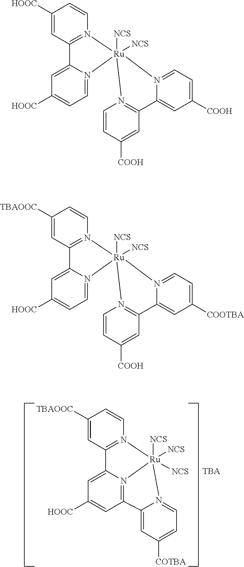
C1([TBAOOC])=CC2=N(C=C1)[Ru]1([NCS])([NCS])([NCS])N3=C(C=C([HOOC])C=C23)C2=CC([COTBA])=CC=N12.C1([HOOC])=CC2=N(C=C1)[Ru]1([NCS])([NCS])(N3=CC=C([HOOC])C=C23)N2=C(C=C([COOH])C=C2)C2=CC([COOH])=CC=N12.C1([TBAOOC])=CC2=N(C=C1)[Ru]1([NCS])([NCS])(N3=CC=C([HOOC])C=C23)N2=C(C=C([COOH])C=C2)C2=CC([COOTBA])=CC=N12
